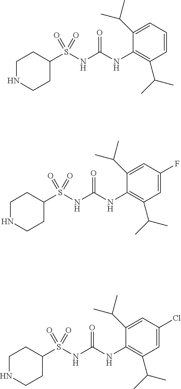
C1(S(NC(NC2=C(C(C)C)C=CC=C2C(C)C)=O)(=O)=O)CCNCC1.C1(S(NC(NC2=C(C(C)C)C=C(F)C=C2C(C)C)=O)(=O)=O)CCNCC1.C1(S(NC(NC2=C(C(C)C)C=C(Cl)C=C2C(C)C)=O)(=O)=O)CCNCC1
